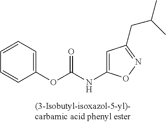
C1(OC(NC2=CC(CC(C)C)=NO2)=O)=CC=CC=C1
